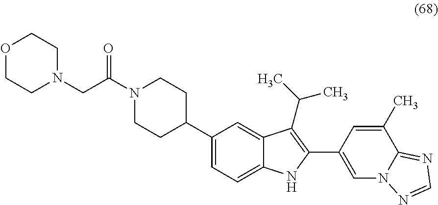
C1CC(C2=CC=C3C(=C2)C(C(C)C)=C(C2=CN4C(=NC=N4)C(C)=C2)N3)CCN1C(CN1CCOCC1)=O
